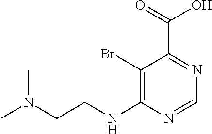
C1(Br)=C(NCCN(C)C)N=CN=C1C(=O)O
